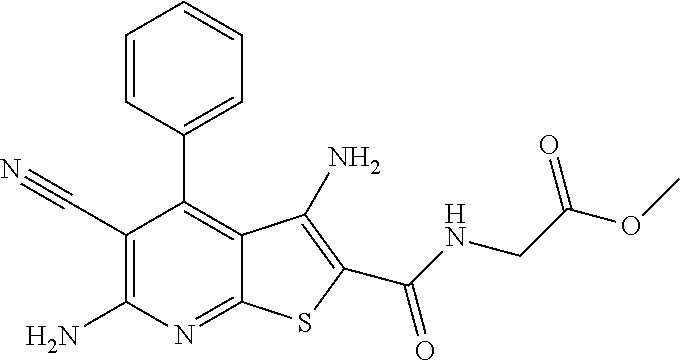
C1=CC(C2=C3C(=NC(N)=C2C#N)SC(C(=O)NCC(OC)=O)=C3N)=CC=C1
